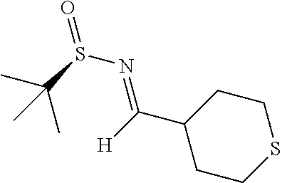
C1C(C(=NS(C(C)(C)C)=O)[H])CCSC1
